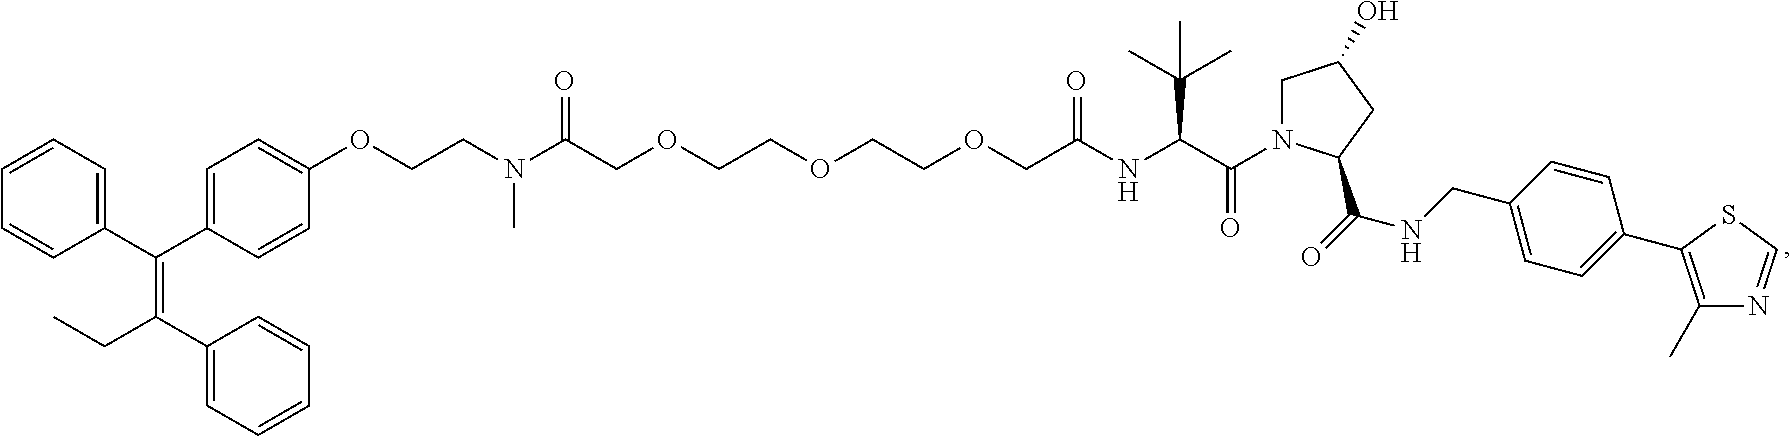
C1=CC=C(C(C2=CC=C(OCCN(C(COCCOCCOCC(NC(C(N3CC(O)CC3C(=O)NCC3=CC=C(C4=C(C)N=CS4)C=C3)=O)C(C)(C)C)=O)=O)C)C=C2)=C(C2=CC=CC=C2)CC)C=C1
